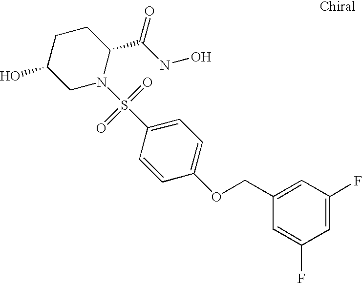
C1C(O)CN(S(C2=CC=C(OCC3=CC(F)=CC(F)=C3)C=C2)(=O)=O)C(C(NO)=O)C1
